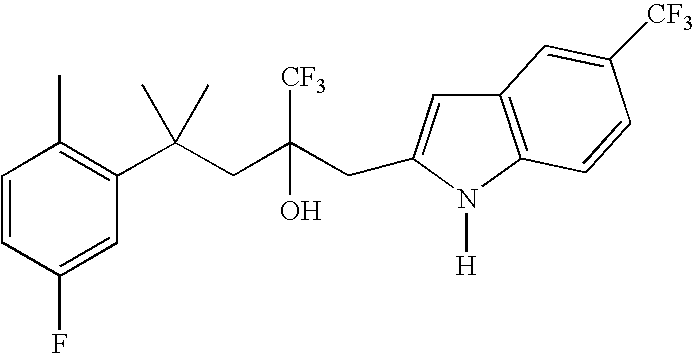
C1(F)=CC(C(CC(CC2=CC3=C(N2[H])C=CC([CF3])=C3)([CF3])O)(C)C)=C(C)C=C1
